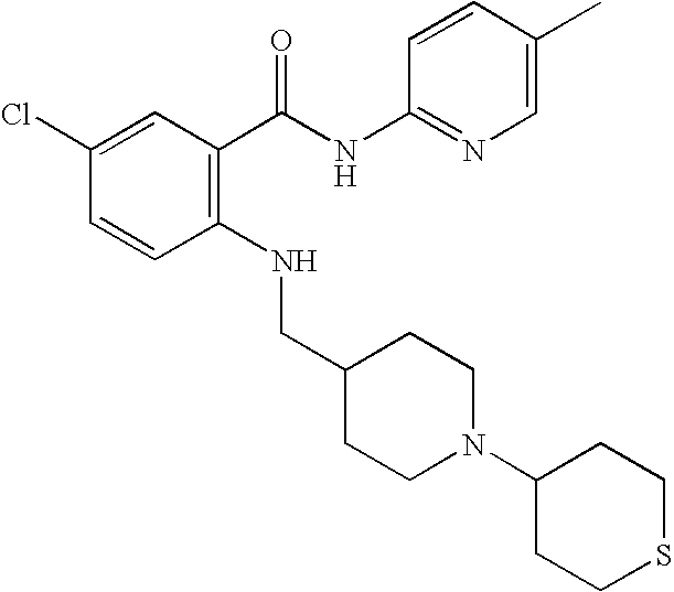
C1(Cl)=CC(C(NC2=NC=C(C)C=C2)=O)=C(NCC2CCN(C3CCSCC3)CC2)C=C1
